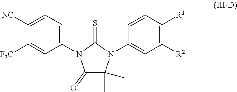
C1([NC])=CC=C(N2C(=O)C(C)(C)N(C3=CC([R2])=C([R1])C=C3)C2=S)C=C1[F3C]
